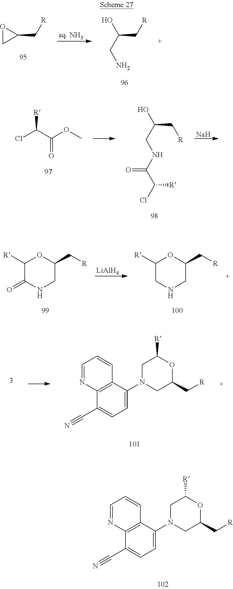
O1CC1C[R].C(C[R])(CN)O.ClC(C(OC)=O)[R].C(C[R])(CNC(C(Cl)[R])=O)O.[Na].C1([R])C(=O)NCC(C[R])O1.[LiAlH4].C1([R])CNCC(C[R])O1.C12=C(C(C#N)=CC=C1N1CC(C[R])OC([R])C1)N=CC=C2.C12=C(C(C#N)=CC=C1N1CC(C[R])OC([R])C1)N=CC=C2
